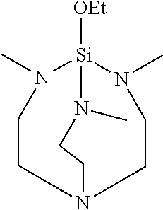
C1N2CCN(C)[Si]([OEt])(N(C)C1)N(C)CC2
